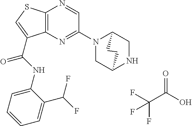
C12=C(N=C(N3CC4NCC3CC4)C=N1)C(C(NC1=CC=CC=C1C(F)F)=O)=CS2.O=C(O)C(F)(F)F
